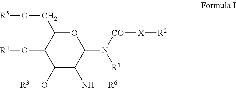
C1(O[R3])C(N[R6])C(N([R1])[CO][X][R2])OC(CO[R5])C1O[R4]
